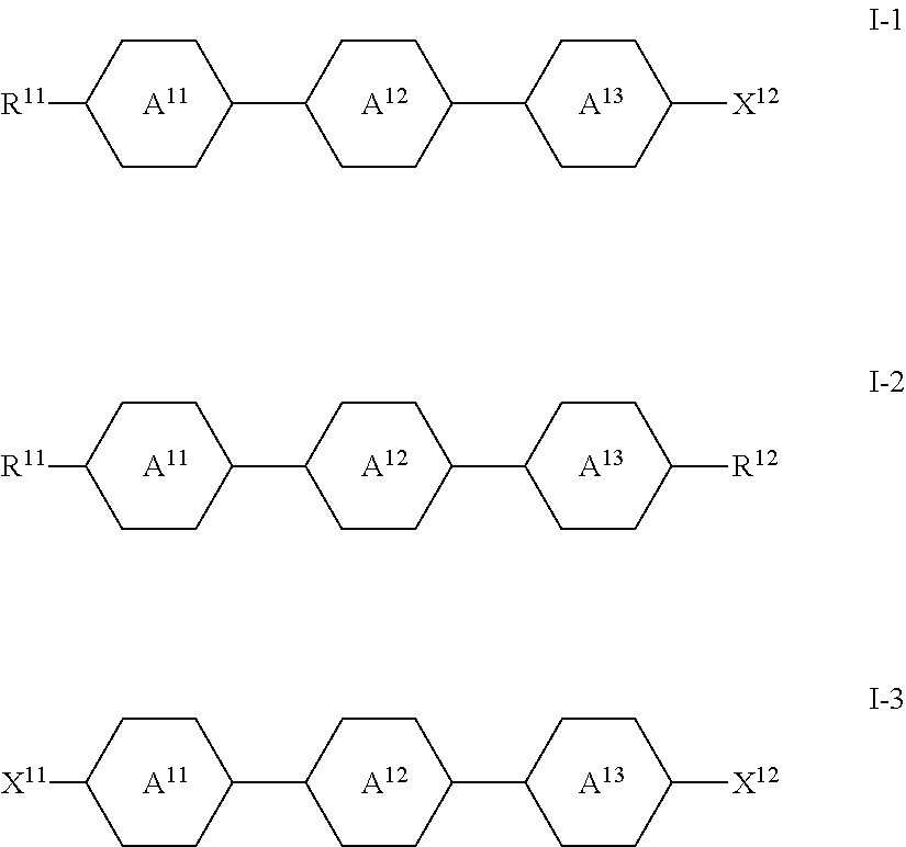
[A11].[A12].C1CC([R11])CCC1C1CCC(C2CCC([X12])CC2)CC1.[A13].[A11].[A12].C1CC([R11])CCC1C1CCC(C2CCC([R12])CC2)CC1.[A13].[A11].[A12].C1CC([X11])CCC1C1CCC(C2CCC([X12])CC2)CC1.[A13]
